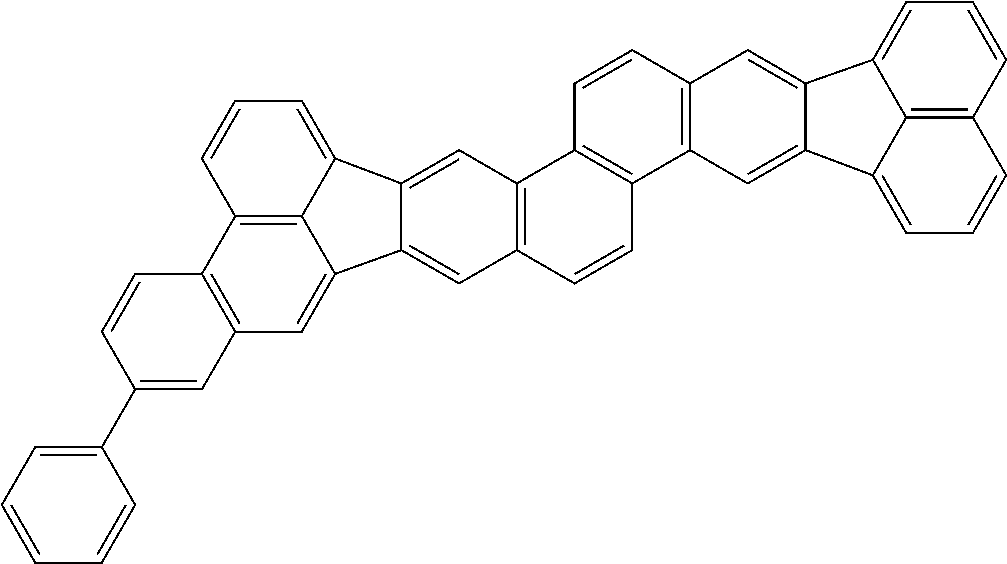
C12=C(C=C3C4=C1C=CC=C4C1=CC4=C(C=CC5=C4C=CC4=C5C=C5C(=C4)C4=CC=CC6=C4C5=CC=C6)C=C31)C=C(C1=CC=CC=C1)C=C2
